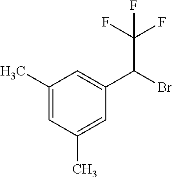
C1(C)=CC(C)=CC(C(Br)C(F)(F)F)=C1
